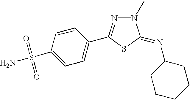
C1=C(S(N)(=O)=O)C=CC(C2=NN(C)C(=NC3CCCCC3)S2)=C1
